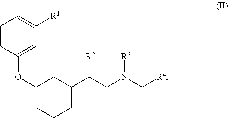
C1(OC2=CC([R1])=CC=C2)CCCC(C(CN(C[R4])[R3])[R2])C1
